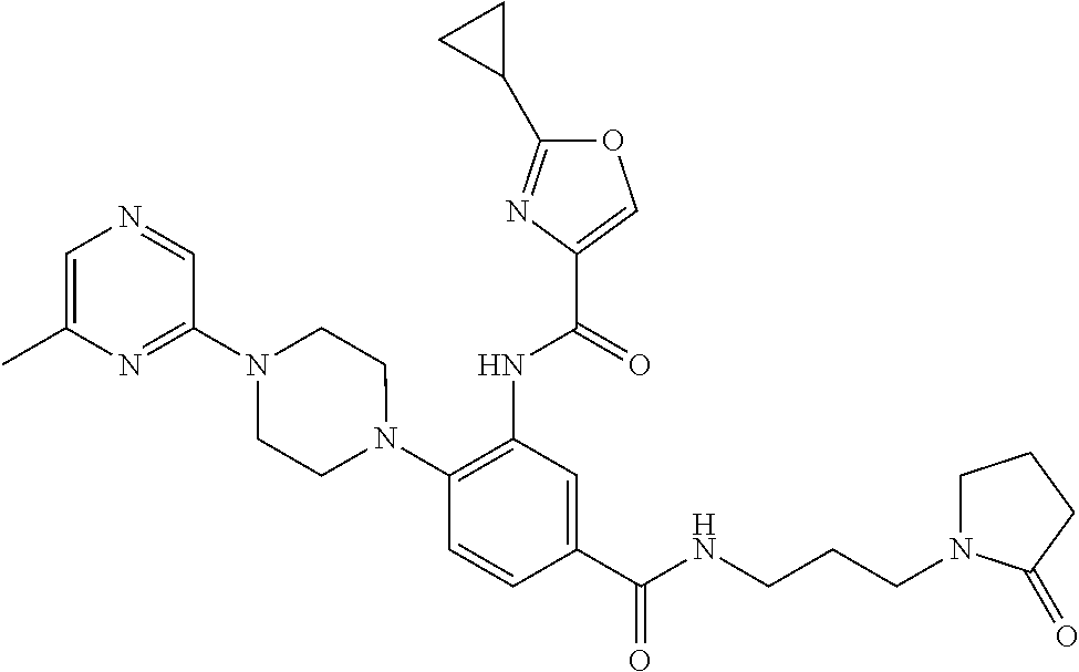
C1(NC(=O)C2=COC(C3CC3)=N2)=C(N2CCN(C3=NC(C)=CN=C3)CC2)C=CC(C(=O)NCCCN2CCCC2=O)=C1
